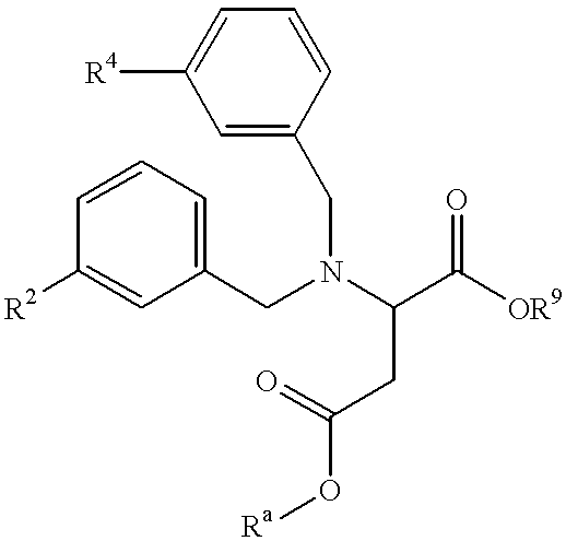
C1=CC=C(CN(C(C([OR9])=O)CC(O[Ra])=O)CC2=CC([R4])=CC=C2)C=C1[R2]
